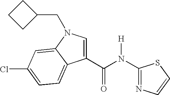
N1=C(N(C(C2=CN(CC3CCC3)C3=CC(Cl)=CC=C23)=O)[H])SC=C1
